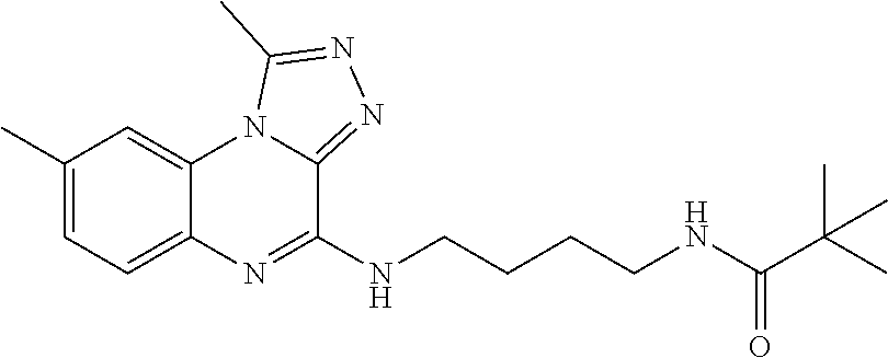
C1(C)=CC=C2C(=C1)N1C(=NN=C1C)C(NCCCCNC(C(C)(C)C)=O)=N2
